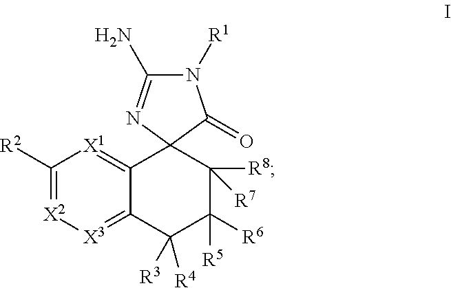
[R2]C1=[X2][X3]=C2C(=[X1]1)C1(C([R8])([R7])C([R6])([R5])C2([R3])[R4])N=C(N)N([R1])C1=O
